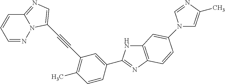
C12=C(N=C(C3=CC(C#CC4=CN=C5N4N=CC=C5)=C(C)C=C3)N1)C=CC(N1C=C(C)N=C1)=C2
